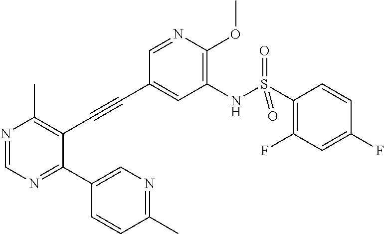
N1=CN=C(C2=CN=C(C)C=C2)C(C#CC2=CC(NS(C3=C(F)C=C(F)C=C3)(=O)=O)=C(OC)N=C2)=C1C
